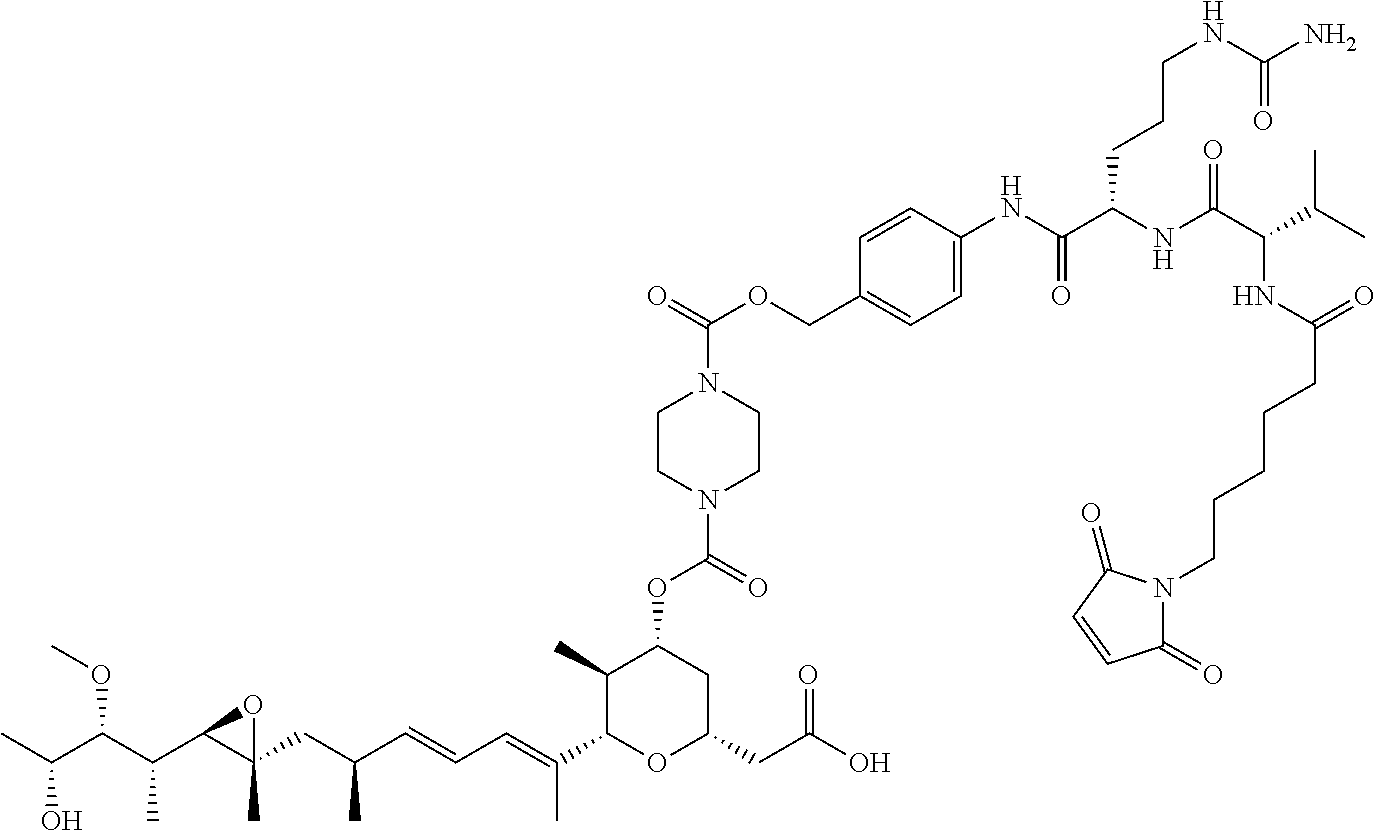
CC(C(C(C1C(CC(C=CC=C(C2OC(CC(O)=O)CC(OC(=O)N3CCN(C(OCC4=CC=C(NC(C(NC(C(C(C)C)NC(CCCCCN5C(=O)C=CC5=O)=O)=O)CCCNC(=O)N)=O)C=C4)=O)CC3)C2C)C)C)(C)O1)C)OC)O
